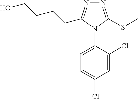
N1=C(SC)N(C2=CC=C(Cl)C=C2Cl)C(CCCCO)=N1
